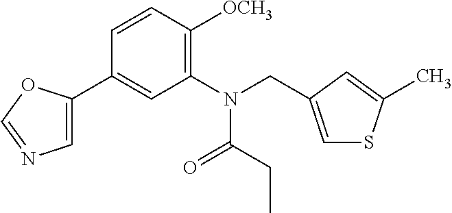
C1=CC([OCH3])=C(N(CC2=CSC(C)=C2)C(CC)=O)C=C1C1=CN=CO1
